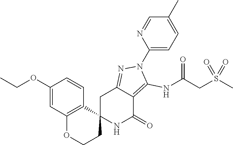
C12(NC(=O)C3=C(NC(CS(C)(=O)=O)=O)N(C4=CC=C(C)C=N4)N=C3C1)CCOC1=C2C=CC(OCC)=C1
